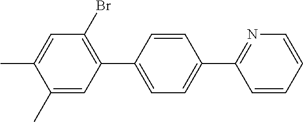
C1=C(C2=C(Br)C=C(C)C(C)=C2)C=CC(C2=NC=CC=C2)=C1
